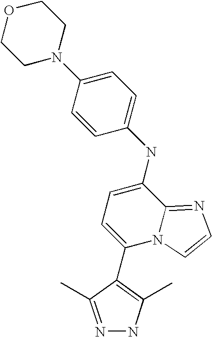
O1CCN(C2=CC=C(NC3=CC=C(C4=C(C)NN=C4C)N4C3=NC=C4)C=C2)CC1
